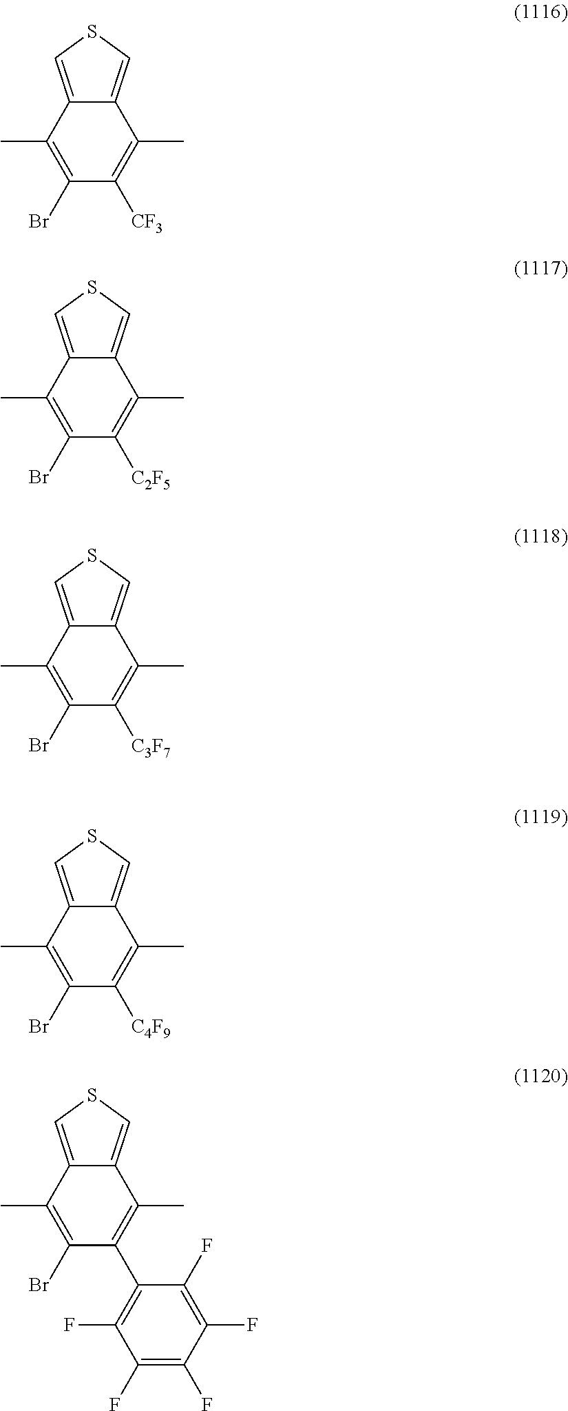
C12=CSC=C1C(C)=C([CF3])C(Br)=C2C.C12=CSC=C1C(C)=C([C2F5])C(Br)=C2C.C12=CSC=C1C(C)=C([C3F7])C(Br)=C2C.C12=CSC=C1C(C)=C([C4F9])C(Br)=C2C.C12=CSC=C1C(C)=C(C1=C(F)C(F)=C(F)C(F)=C1F)C(Br)=C2C
